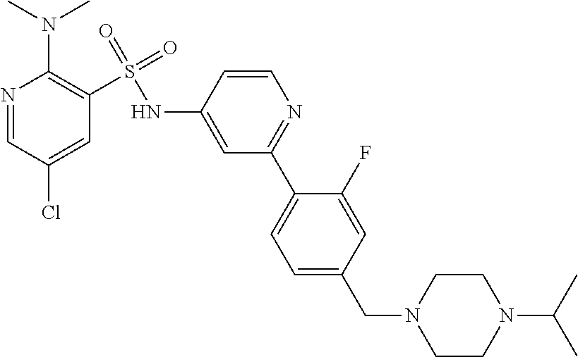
N1=C(C2=CC=C(CN3CCN(C(C)C)CC3)C=C2F)C=C(NS(C2=C(N(C)C)N=CC(Cl)=C2)(=O)=O)C=C1
